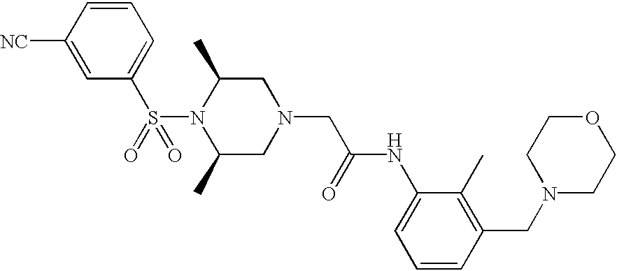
S(N1C(C)CN(CC(NC2=CC=CC(CN3CCOCC3)=C2C)=O)CC1C)(=O)(C1=CC=CC([NC])=C1)=O
